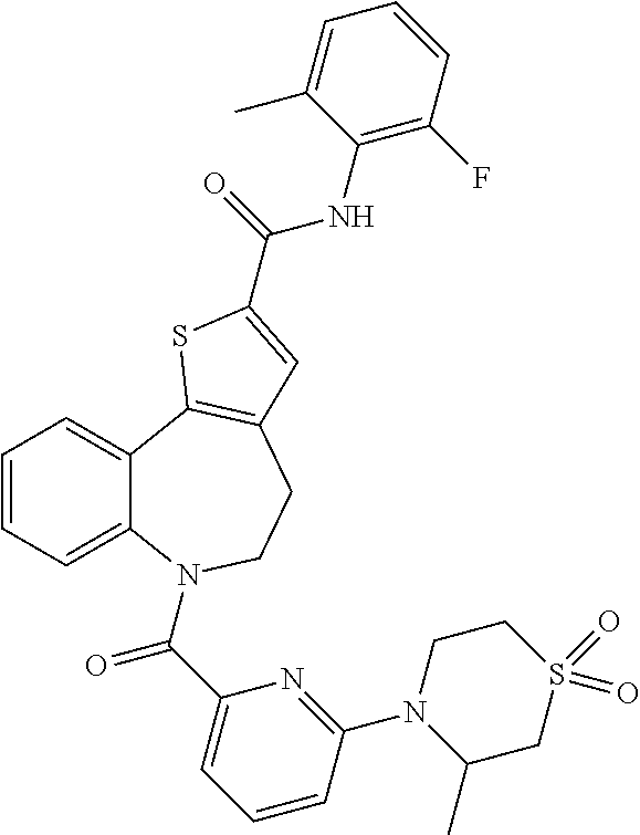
C1=CC=C2C(=C1)C1=C(CCN2C(C2=CC=CC(N3C(C)CS(=O)(=O)CC3)=N2)=O)C=C(C(=O)NC2=C(F)C=CC=C2C)S1
